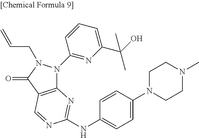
C12=C(C(=O)N(CC=C)N1C1=NC(C(O)(C)C)=CC=C1)C=NC(NC1=CC=C(N3CCN(C)CC3)C=C1)=N2
